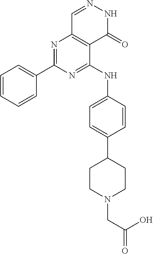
N1=C(NC2=CC=C(C3CCN(CC(=O)O)CC3)C=C2)C2=C(N=C1C1=CC=CC=C1)C=NNC2=O
